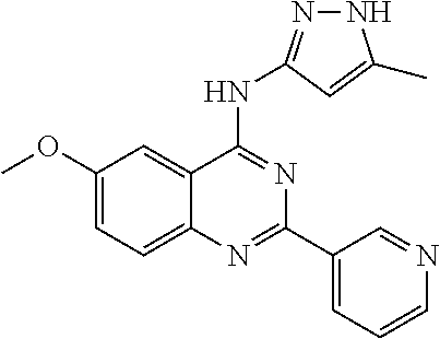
C1(OC)=CC=C2C(=C1)C(NC1=NNC(C)=C1)=NC(C1=CC=CN=C1)=N2
